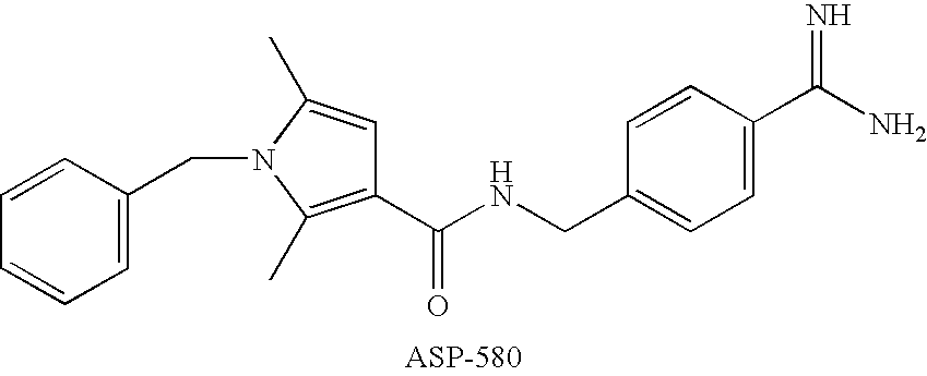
C1=C(CN2C(C)=CC(C(NCC3=CC=C(C(N)=N)C=C3)=O)=C2C)C=CC=C1
